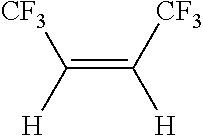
C(=C([H])[CF3])([H])[CF3]
